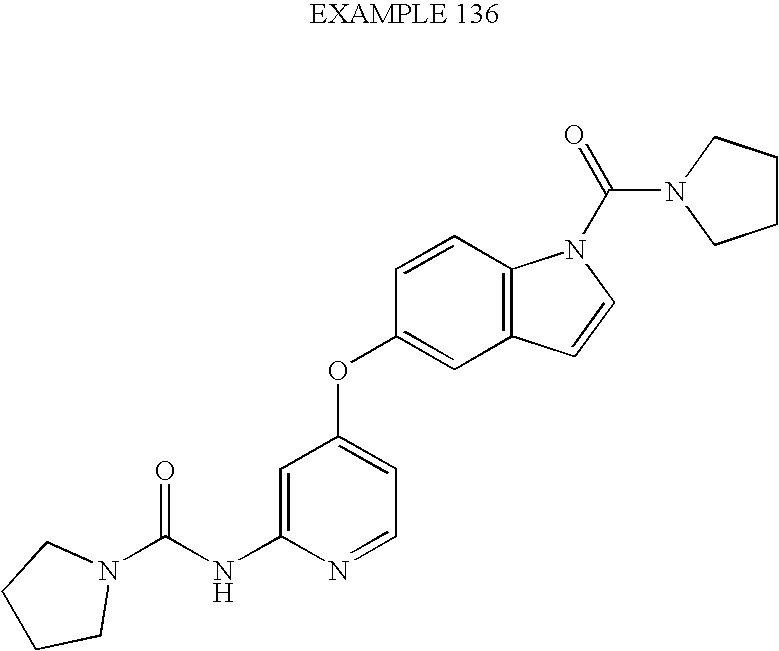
C1=C(NC(N2CCCC2)=O)N=CC=C1OC1=CC2=C(C=C1)N(C(=O)N1CCCC1)C=C2
